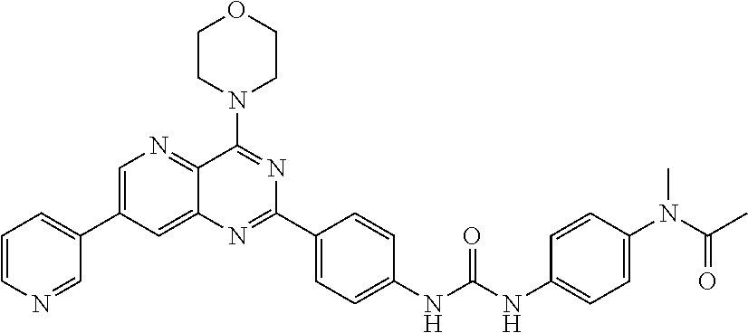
C1=CN=CC(C2=CN=C3C(=C2)N=C(C2=CC=C(NC(NC4=CC=C(N(C(C)=O)C)C=C4)=O)C=C2)N=C3N2CCOCC2)=C1
